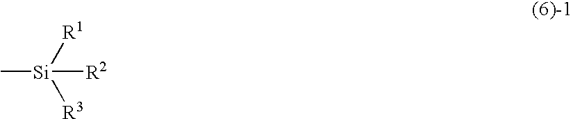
C[Si]([R1])([R3])[R2]
